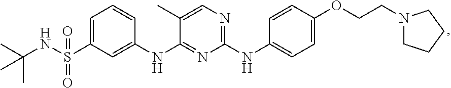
C1=C(S(NC(C)(C)C)(=O)=O)C=C(NC2=NC(NC3=CC=C(OCCN4CCCC4)C=C3)=NC=C2C)C=C1
